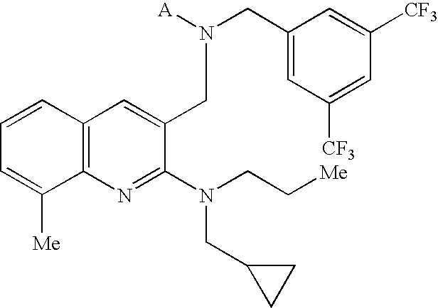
C12=C(N=C(N(CC[Me])CC3CC3)C(CN(CC3=CC([CF3])=CC([CF3])=C3)[A])=C1)C([Me])=CC=C2
